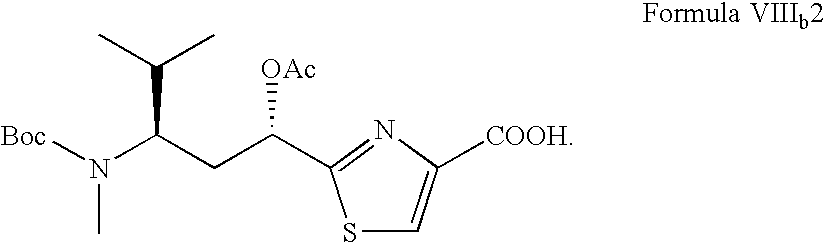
S1C=C([COOH])N=C1C(CC(N([Boc])C)C(C)C)[OAc]
